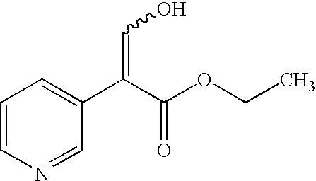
C1=CN=CC(C(C(OCC)=O)=CO)=C1
